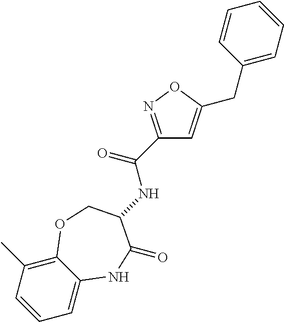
C1=C2C(=C(C)C=C1)OCC(NC(C1=NOC(CC3=CC=CC=C3)=C1)=O)C(=O)N2
